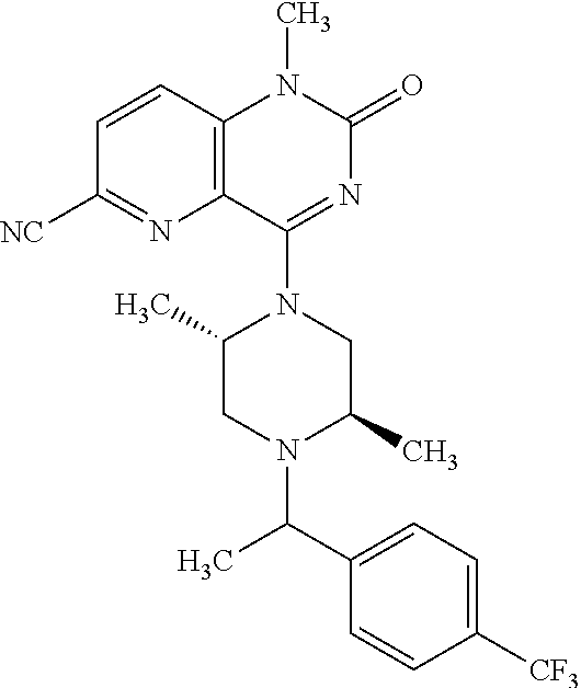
C1=CC2=C(N=C1[NC])C(N1C(C)CN(C(C3=CC=C([CF3])C=C3)C)C(C)C1)=NC(=O)N2C
